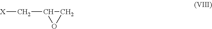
C1C(C[X])O1
